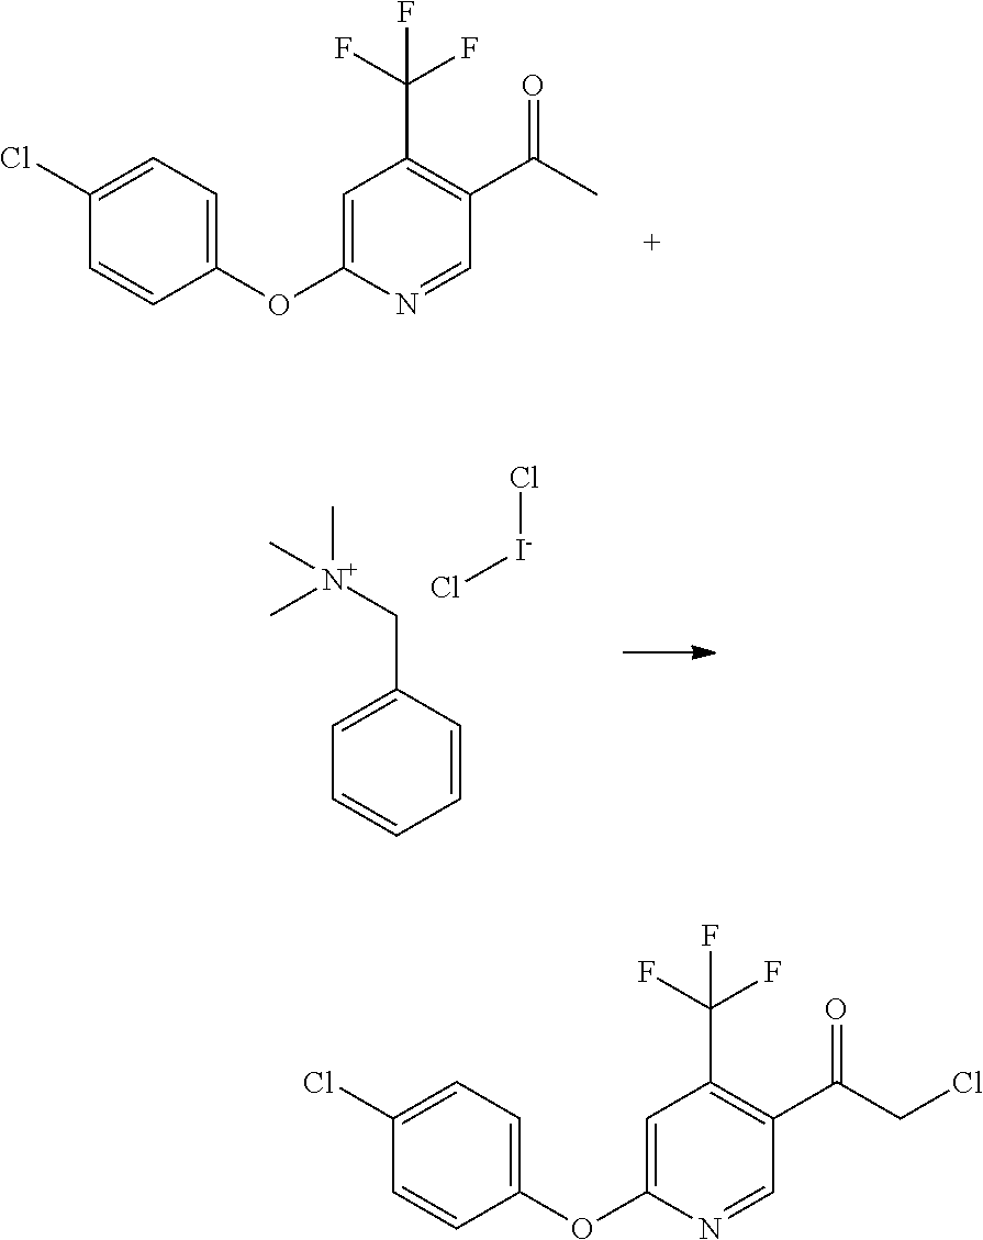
C1(OC2=CC(C(F)(F)F)=C(C(C)=O)C=N2)=CC=C(Cl)C=C1.C1=CC(C[N+](C)(C)C)=CC=C1.Cl[I-]Cl.C1(OC2=CC(C(F)(F)F)=C(C(CCl)=O)C=N2)=CC=C(Cl)C=C1
